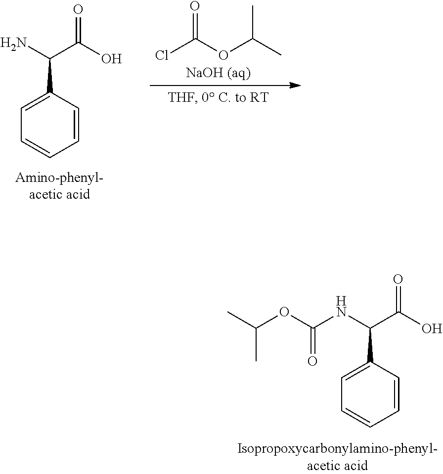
NC(C(O)=O)C1=CC=CC=C1.ClC(OC(C)C)=O.N(C(C(O)=O)C1=CC=CC=C1)C(OC(C)C)=O
